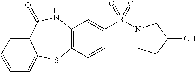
C12=C(NC(=O)C3=CC=CC=C3S1)C=C(S(=O)(N1CCC(O)C1)=O)C=C2
